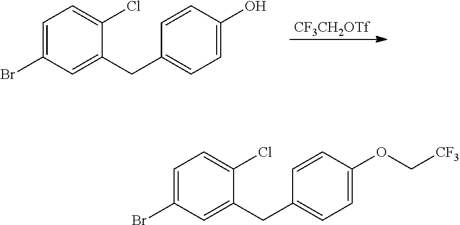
[CF3CH2OTf].C1=C(Br)C=C(CC2=CC=C(O)C=C2)C(Cl)=C1.C1=C(Br)C=C(CC2=CC=C(OC[CF3])C=C2)C(Cl)=C1
